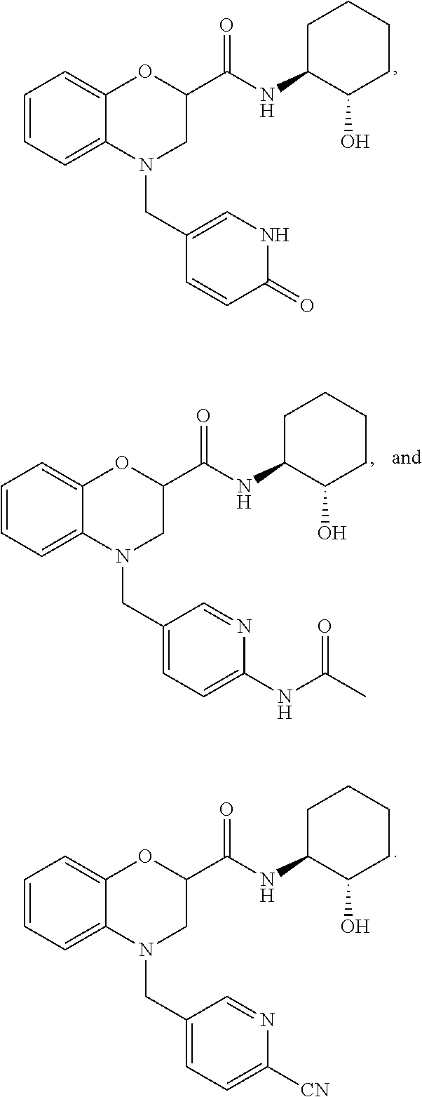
C1=CC=C2C(=C1)OC(C(NC1C(O)CCCC1)=O)CN2CC1=CNC(=O)C=C1.C1=CC=C2C(=C1)OC(C(NC1C(O)CCCC1)=O)CN2CC1=CC=C(NC(C)=O)N=C1.C1=CC=C2C(=C1)OC(C(NC1C(O)CCCC1)=O)CN2CC1=CC=C([CN])N=C1
